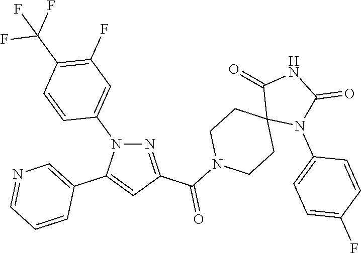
N1=C(C(N2CCC3(CC2)N(C2=CC=C(F)C=C2)C(=O)NC3=O)=O)C=C(C2=CN=CC=C2)N1C1=CC(F)=C(C(F)(F)F)C=C1
